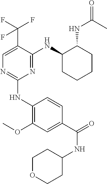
C1(NC2=C(OC)C=C(C(=O)NC3CCOCC3)C=C2)=NC=C(C(F)(F)F)C(NC2CCCCC2NC(=O)C)=N1
